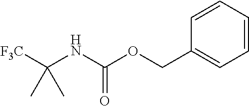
C1=CC=CC(COC(NC([F3C])(C)C)=O)=C1
